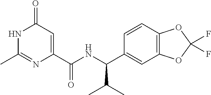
N1C(C)=NC(C(NC(C2=CC3=C(C=C2)OC(F)(F)O3)C(C)C)=O)=CC1=O
